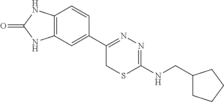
C12=C(C=C(C3=NN=C(NCC4CCCC4)SC3)C=C1)NC(=O)N2
